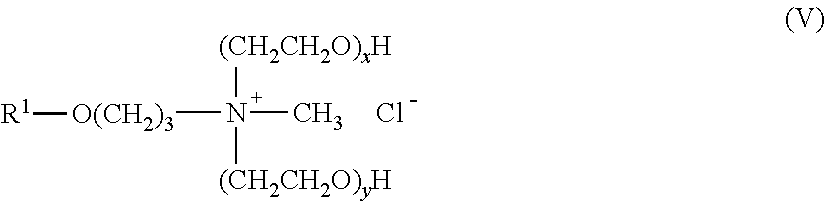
N([(CH2CH2O)xH])([(CH2CH2O)yH])(C)[O(CH2)3][R1].Cl
